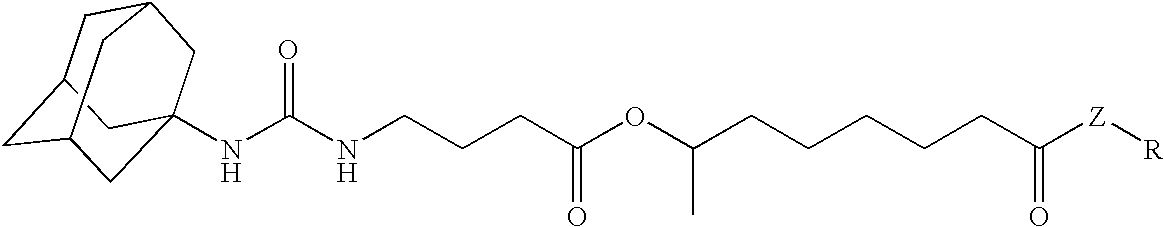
C1C2CC3CC(NC(NCCCC(OC(CCCCCC([Z][R])=O)C)=O)=O)(CC1C3)C2
